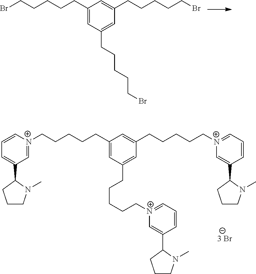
BrCCCCCC1=CC(CCCCCBr)=CC(CCCCCBr)=C1.[N+]1(CCCCCC2=CC(CCCCC[N+]3=CC=CC(C4N(C)CCC4)=C3)=CC(CCCCC[N+]3=CC=CC(C4N(C)CCC4)=C3)=C2)=CC(C2N(C)CCC2)=CC=C1
